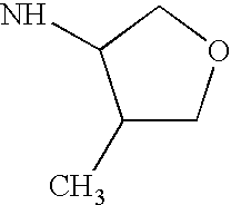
C1(C)COCC1N
